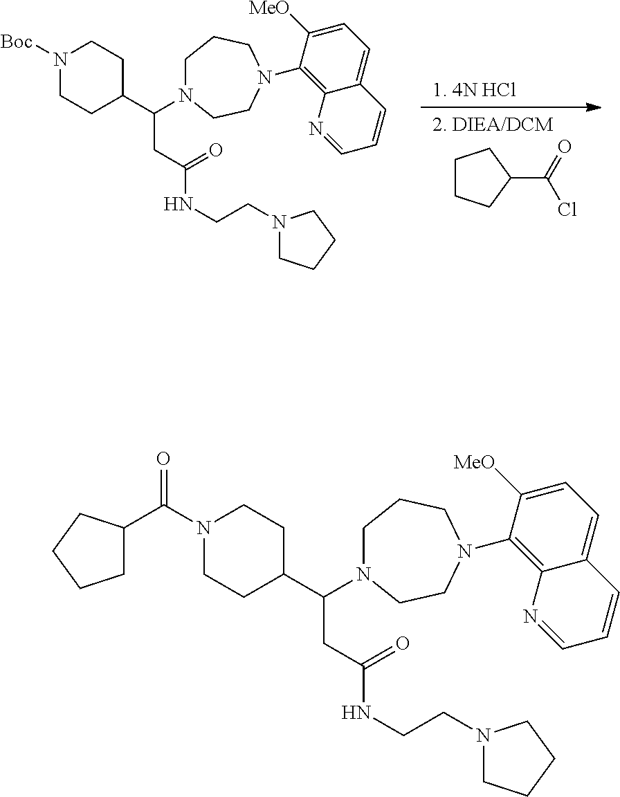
C1(C(CC(=O)NCCN2CCCC2)N2CCCN(C3=C4C(=CC=C3[MeO])C=CC=N4)CC2)CCN([Boc])CC1.C1CC(C(=O)Cl)CC1.C1(C(CC(=O)NCCN2CCCC2)N2CCCN(C3=C4C(=CC=C3[MeO])C=CC=N4)CC2)CCN(C(=O)C2CCCC2)CC1
